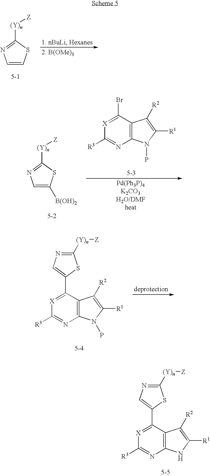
C1=CSC([(Y)n][Z])=N1.C1=C([B(OH)2])SC([(Y)n][Z])=N1.C12=C(C(Br)=[X]C([R3])=N1)C([R2])=C([R1])N2P.C12=C(C(C3=CN=C([(Y)n][Z])S3)=[X]C([R3])=N1)C([R2])=C([R1])N2P.C12=C(C(C3=CN=C([(Y)n][Z])S3)=[X]C([R3])=N1)C([R2])=C([R1])N2
